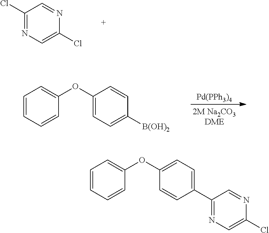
C1(Cl)=NC=C(Cl)N=C1.C1=CC=CC(OC2=CC=C([B(OH)2])C=C2)=C1.[Pd(PPh3)4].C1=CC=CC(OC2=CC=C(C3=NC=C(Cl)N=C3)C=C2)=C1
